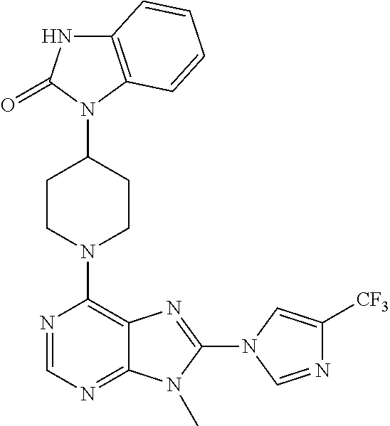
C12=C(N(C3CCN(C4=C5C(=NC=N4)N(C)C(N4C=NC([CF3])=C4)=N5)CC3)C(=O)N1)C=CC=C2
